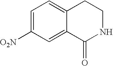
C1=C([O2N])C=C2C(=C1)CCNC2=O
